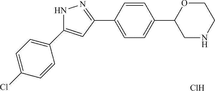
Cl.C1=CC(C2CNCCO2)=CC=C1C1=NNC(C2=CC=C(Cl)C=C2)=C1
